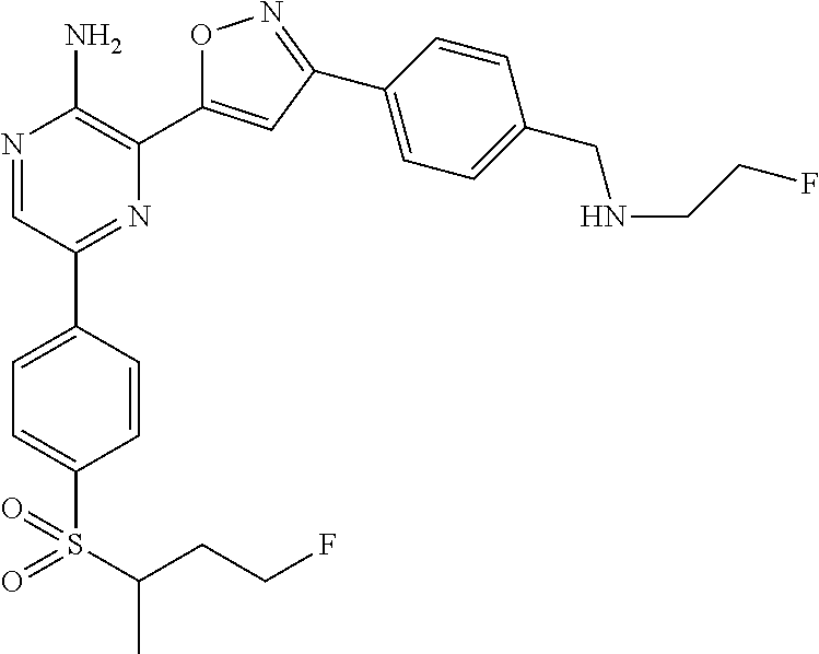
N1=CC(C2=CC=C(S(C(CCF)C)(=O)=O)C=C2)=NC(C2=CC(C3=CC=C(CNCCF)C=C3)=NO2)=C1N
